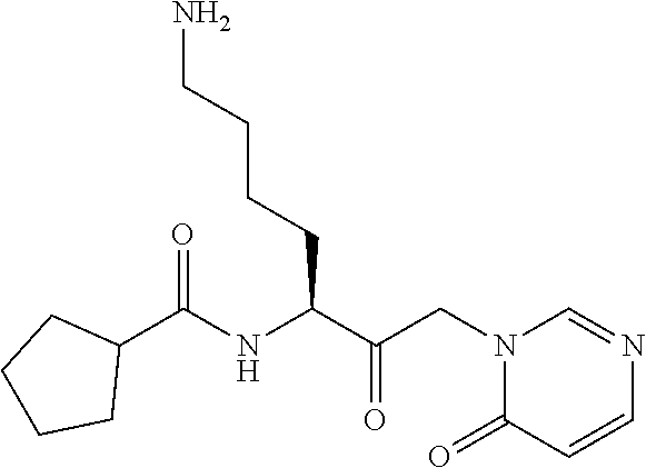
C1(C(NC(C(CN2C(=O)C=CN=C2)=O)CCCCN)=O)CCCC1
